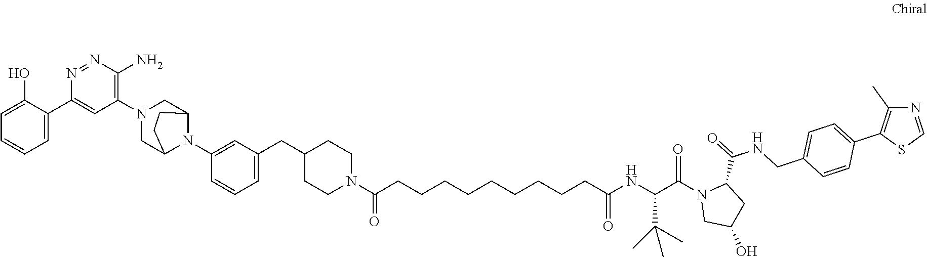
N1(C(C(NC(=O)CCCCCCCCCC(N2CCC(CC3=CC=CC(N4C5CN(C6=C(N)N=NC(C7=CC=CC=C7O)=C6)CC4CC5)=C3)CC2)=O)C(C)(C)C)=O)CC(O)CC1C(NCC1=CC=C(C2=C(C)N=CS2)C=C1)=O
